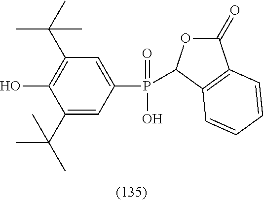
C1(=O)OC(P(C2=CC(C(C)(C)C)=C(O)C(C(C)(C)C)=C2)(=O)O)C2=C1C=CC=C2
